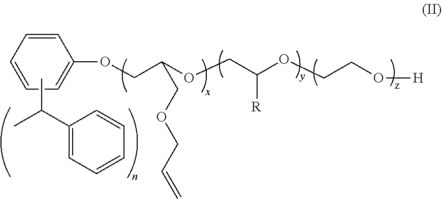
C1=CC=CC=C1OCC(OCC(OCCO[H])[R])COCC=C.CC(C1=CC=CC=C1)C
